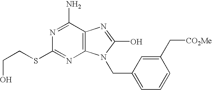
C12=C(C(N)=NC(SCCO)=N1)N=C(O)N2CC1=CC=CC(C[CO2Me])=C1
